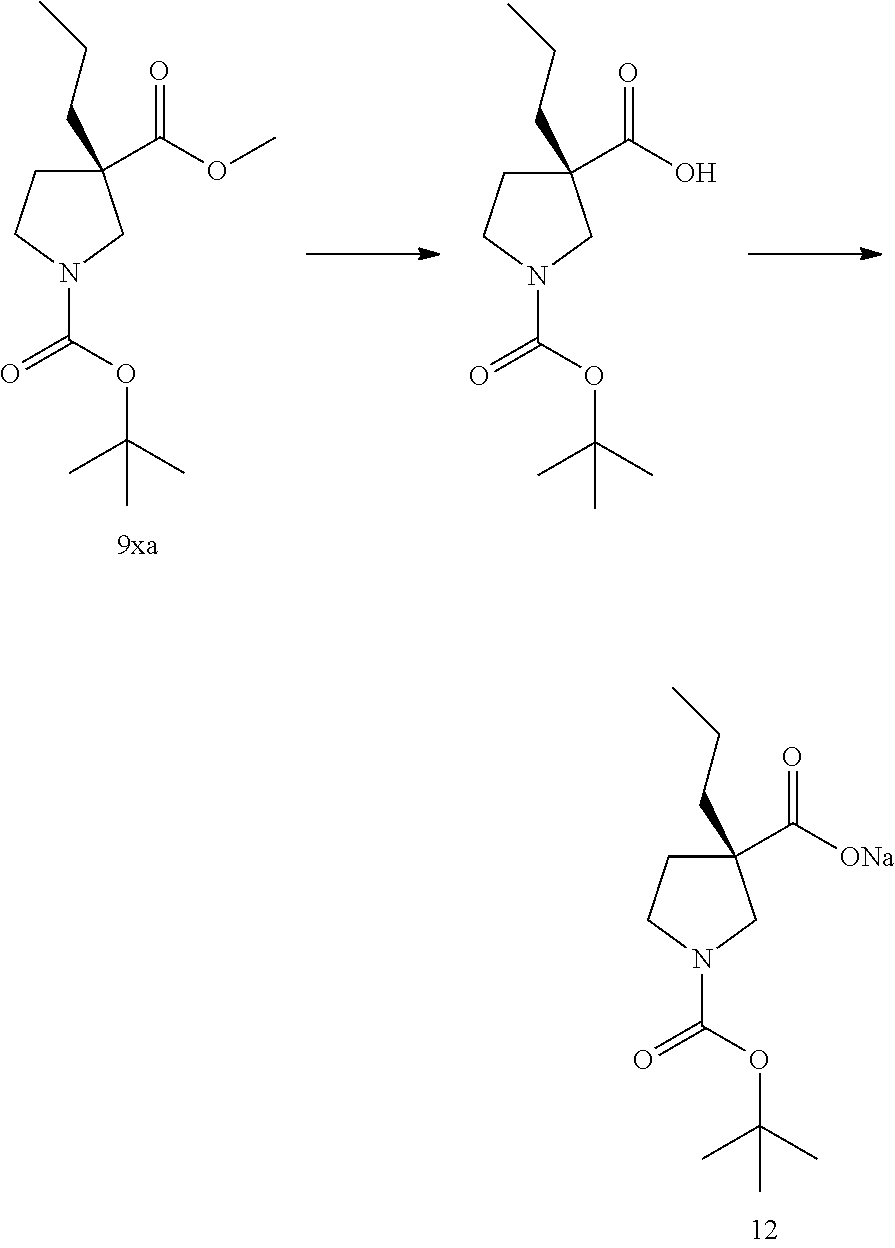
C1(C(O)=O)(CCC)CCN(C(OC(C)(C)C)=O)C1.C1(C(OC)=O)(CCC)CCN(C(OC(C)(C)C)=O)C1.C1(C([ONa])=O)(CCC)CCN(C(OC(C)(C)C)=O)C1
